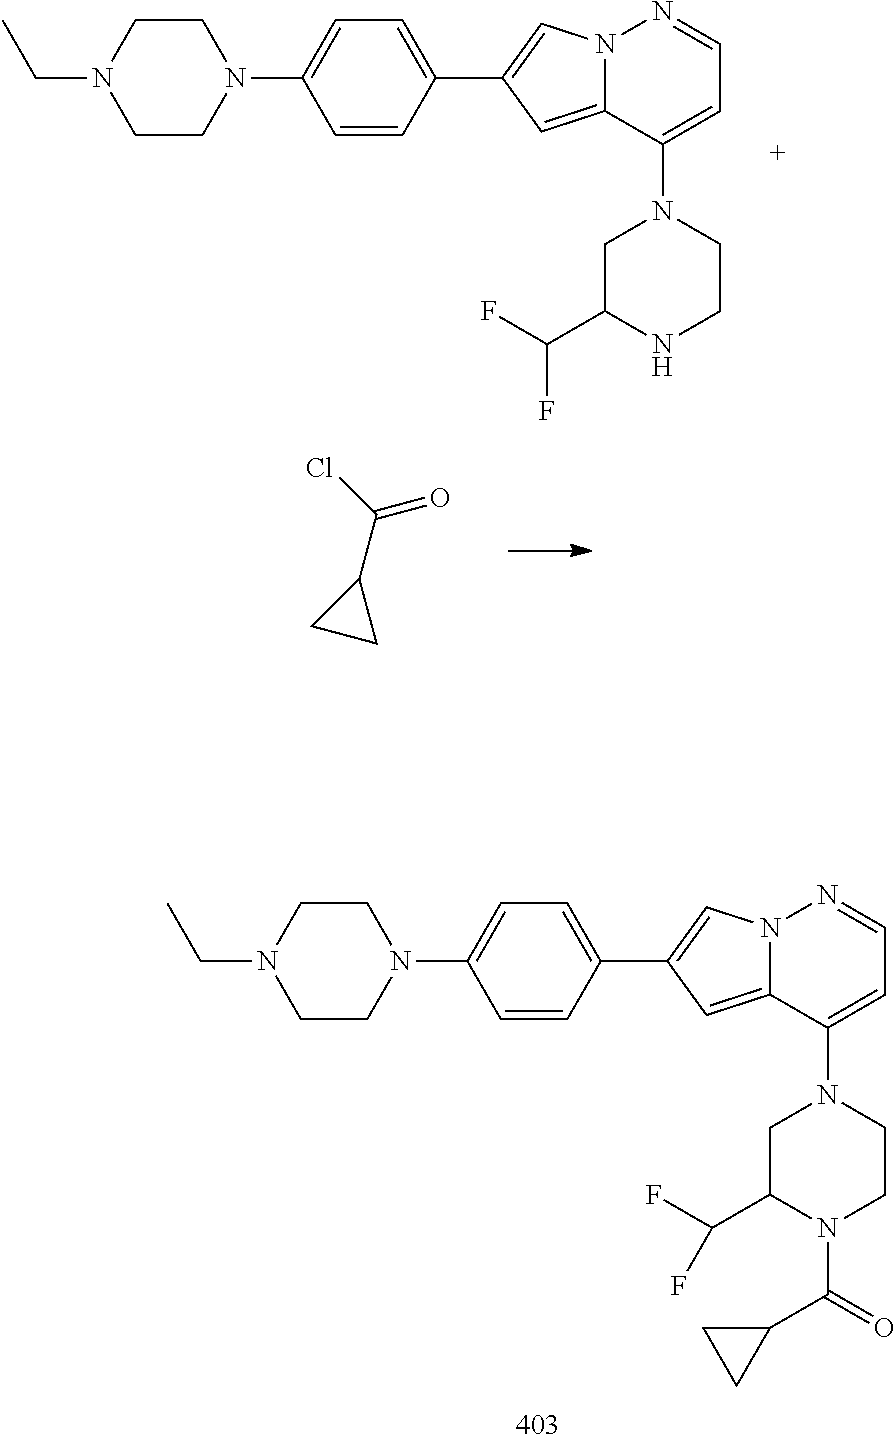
N12C(=CC(C3=CC=C(N4CCN(CC)CC4)C=C3)=C1)C(N1CC(C(F)F)NCC1)=CC=N2.ClC(=O)C1CC1.N12C(=CC(C3=CC=C(N4CCN(CC)CC4)C=C3)=C1)C(N1CC(C(F)F)N(C(C3CC3)=O)CC1)=CC=N2
